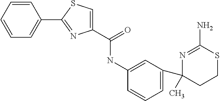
C1(C(NC2=CC(C3(C)N=C(N)SCC3)=CC=C2)=O)=CSC(C2=CC=CC=C2)=N1
